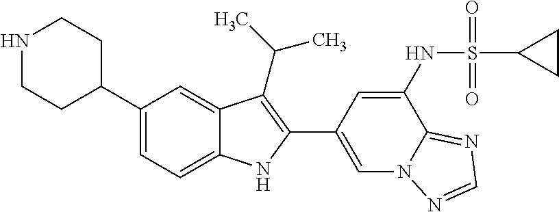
N1CCC(C2=CC=C3C(=C2)C(C(C)C)=C(C2=CN4C(=NC=N4)C(NS(C4CC4)(=O)=O)=C2)N3)CC1
